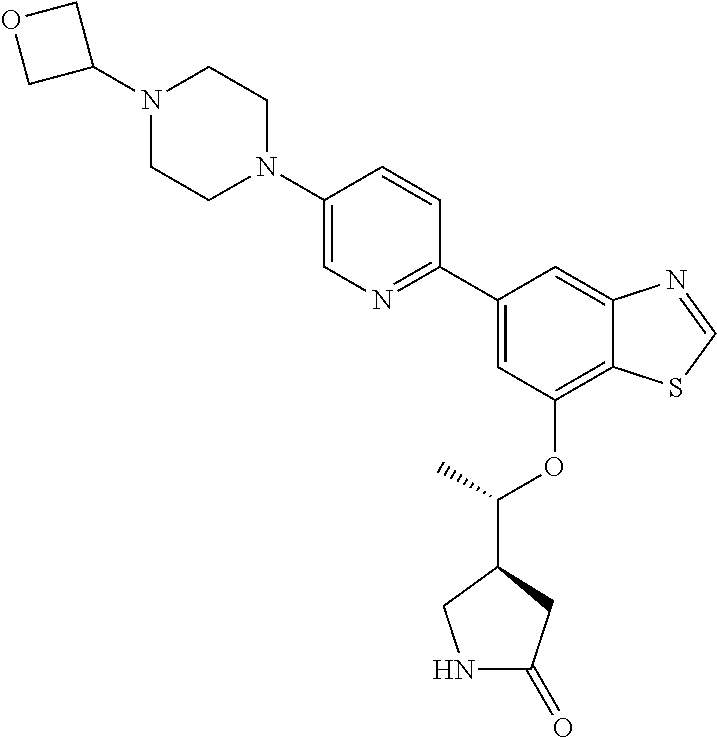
C1=C(C2=NC=C(N3CCN(C4COC4)CC3)C=C2)C=C2C(=C1OC(C)C1CNC(=O)C1)SC=N2
